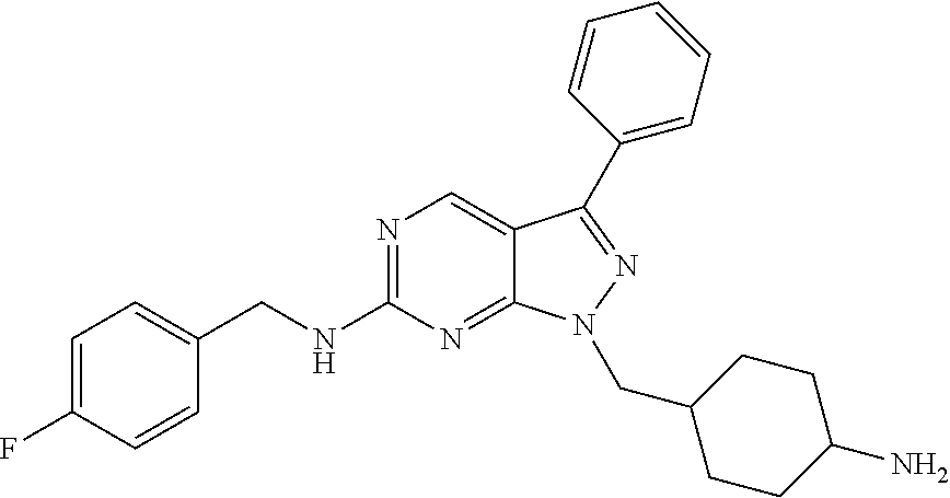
N1=C(NCC2=CC=C(F)C=C2)N=C2C(=C1)C(C1=CC=CC=C1)=NN2CC1CCC(N)CC1
